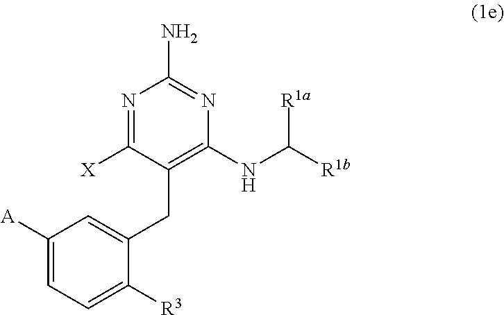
C1(CC2=CC([A])=CC=C2[R3])=C(NC([R1b])[R1a])N=C(N)N=C1[X]
